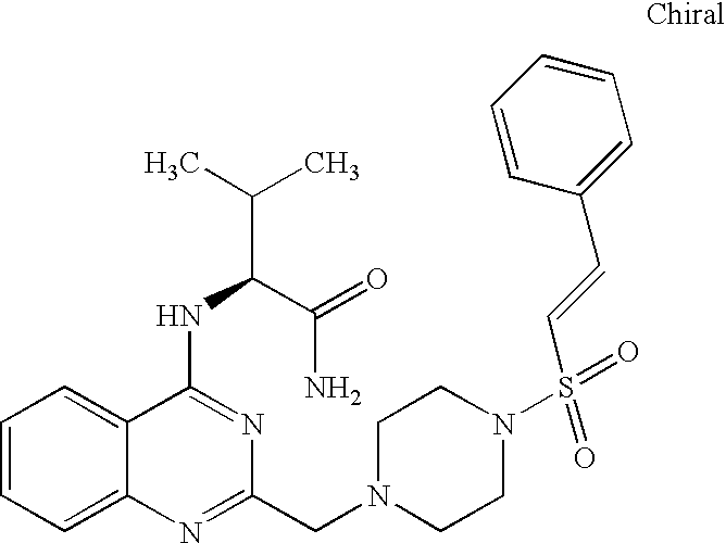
C1=CC=C2C(=C1)C(NC(C(C)C)C(=O)N)=NC(CN1CCN(S(C=CC3=CC=CC=C3)(=O)=O)CC1)=N2
